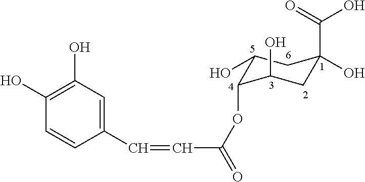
C1(C=CC(OC2C(O)CC(O)(C(=O)O)CC2O)=O)=CC(O)=C(O)C=C1
